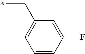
C(C)C1=CC=CC(F)=C1
